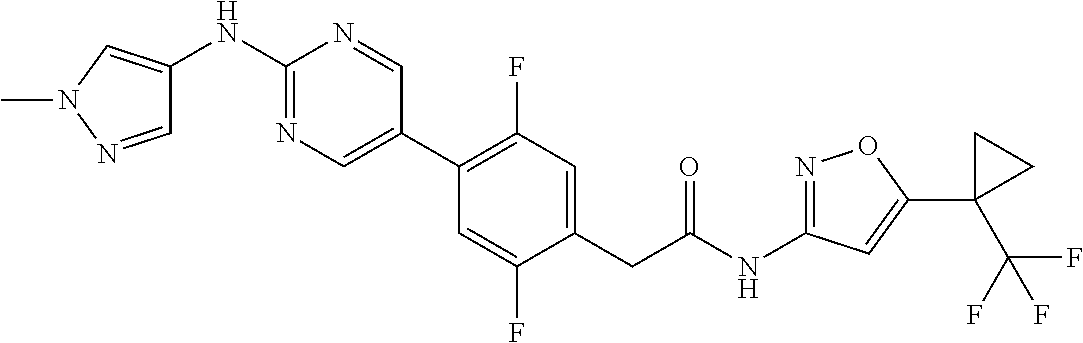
C1(C2=CN=C(NC3=CN(C)N=C3)N=C2)=C(F)C=C(CC(NC2=NOC(C3(C(F)(F)F)CC3)=C2)=O)C(F)=C1
